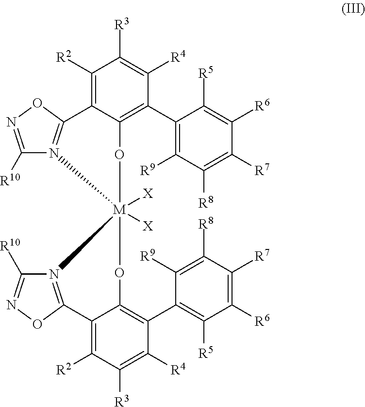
C1([R2])=C2C(=C(C3=C([R9])C([R8])=C([R7])C([R6])=C3[R5])C([R4])=C1[R3])O[M]1([X])([X])(OC3=C(C4=C([R5])C([R6])=C([R7])C([R8])=C4[R9])C([R4])=C([R3])C([R2])=C3C3=N1C([R10])=NO3)N1=C2ON=C1[R10]
